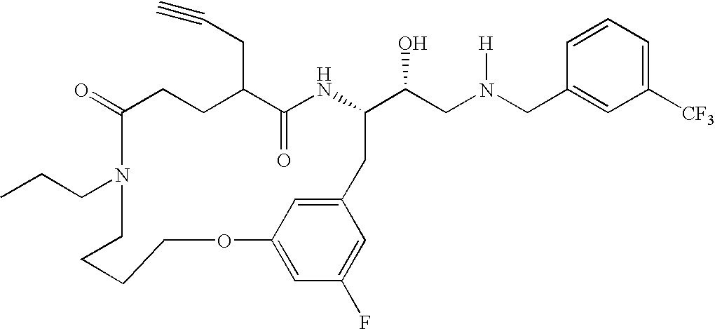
C1(=O)CCC(CC#C)C(=O)NC(C(CN(CC2=CC([CF3])=CC=C2)[H])O)CC2=CC(=CC(F)=C2)OCCCCN1CCC
